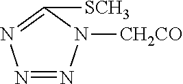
N1=NN=C([SCH3])N1[CH2CO]
